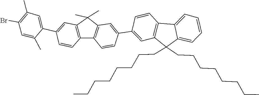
C1(C)=CC(Br)=C(C)C=C1C1=CC2=C(C3=C(C2(C)C)C=C(C2=CC4=C(C=C2)C2=CC=CC=C2C4(CCCCCCCC)CCCCCCCC)C=C3)C=C1
